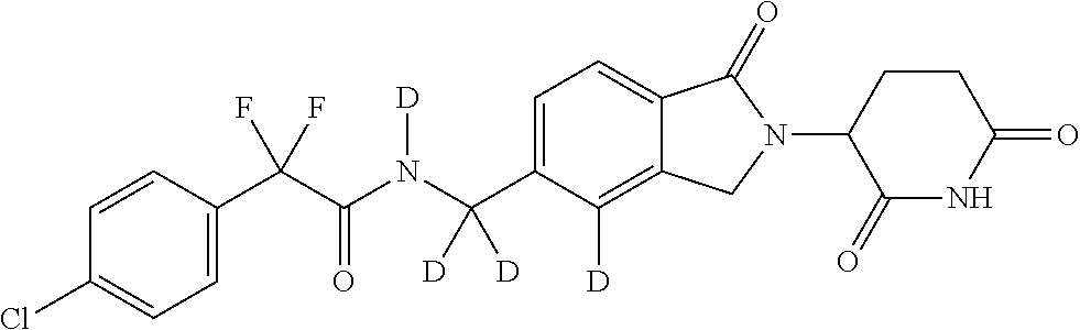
C1=CC(C(C(N(C(C2=CC=C3C(=C2[D])CN(C2C(=O)NC(=O)CC2)C3=O)([D])[D])[D])=O)(F)F)=CC=C1Cl
